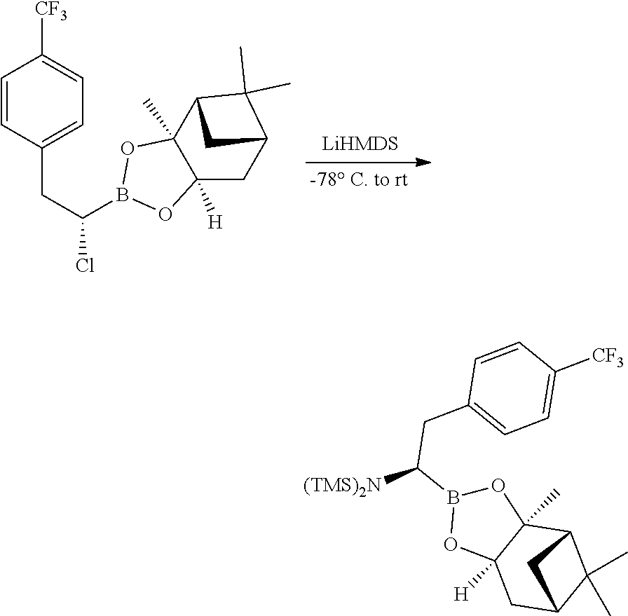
B1(C(CC2=CC=C([CF3])C=C2)Cl)OC2([H])C(C)(O1)C1C(C)(C)C(C2)C1.O1B(C([(TMS)2N])CC2=CC=C([CF3])C=C2)OC2([H])C1(C)C1C(C)(C)C(C2)C1
